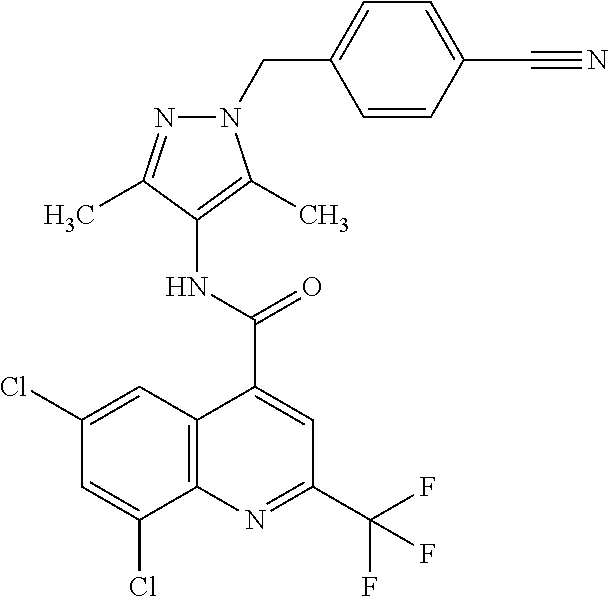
C12=C(C=C(Cl)C=C1Cl)C(C(NC1=C(C)N(CC3=CC=C(C#N)C=C3)N=C1C)=O)=CC(C(F)(F)F)=N2
